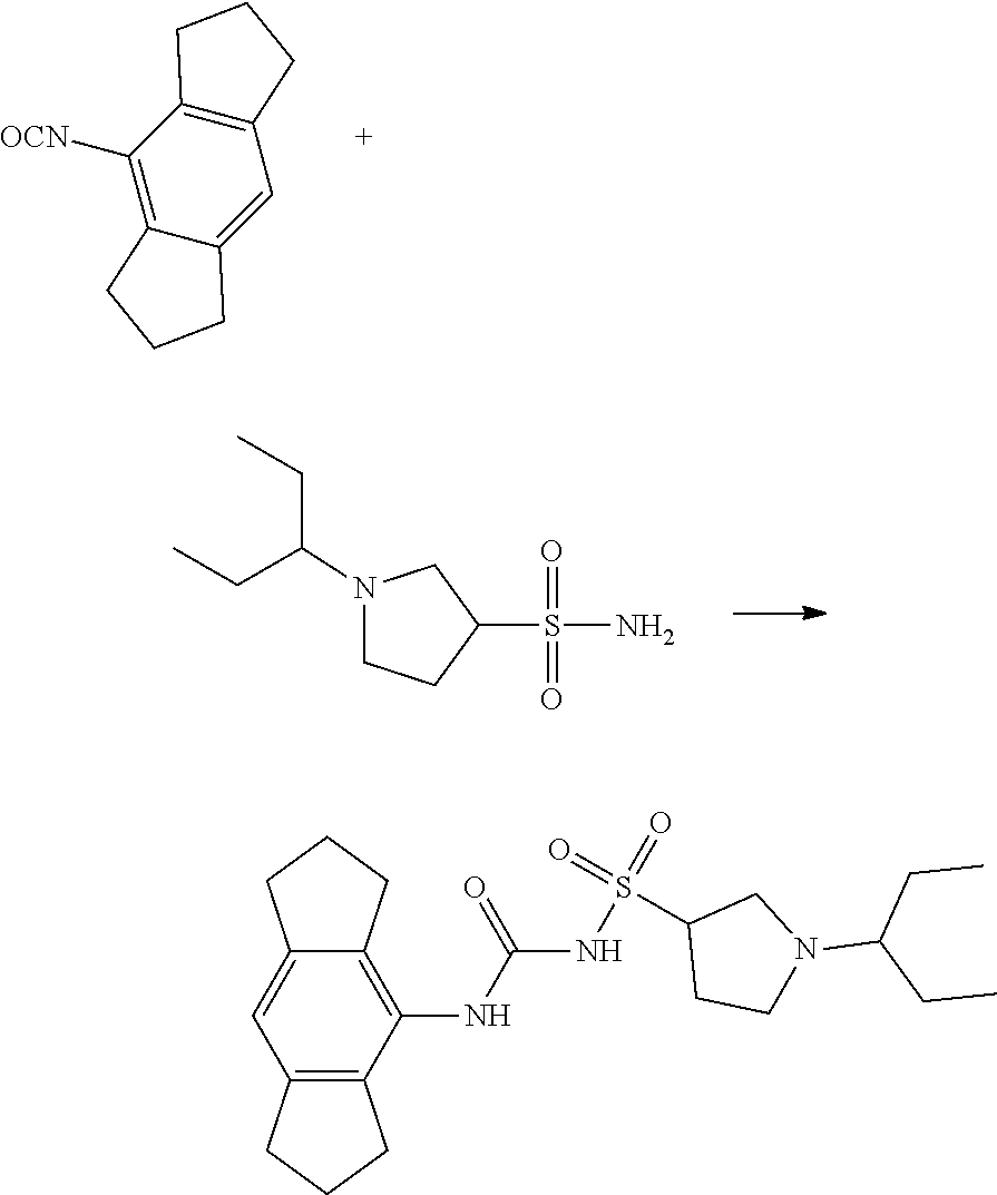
C1=C2CCCC2=C([OCN])C2=C1CCC2.O=S(C1CCN(C(CC)CC)C1)(=O)N.O=S(NC(NC1=C2C(=CC3=C1CCC3)CCC2)=O)(=O)C1CCN(C(CC)CC)C1
